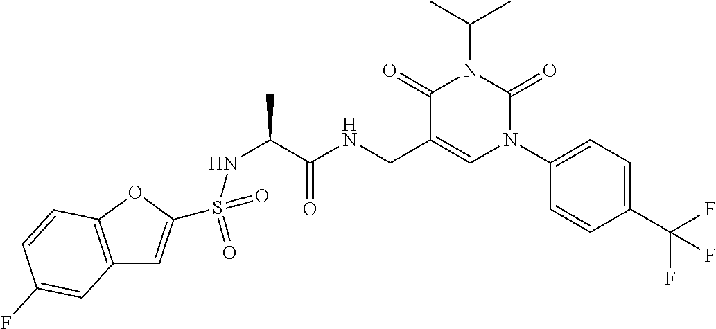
C12=C(OC(S(=O)(=O)NC(C(NCC3=CN(C4=CC=C(C(F)(F)F)C=C4)C(=O)N(C(C)C)C3=O)=O)C)=C1)C=CC(F)=C2
